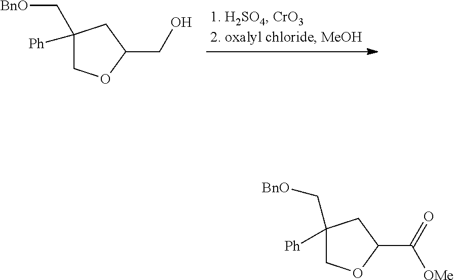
C1(C[BnO])([Ph])COC(CO)C1.C1(C[BnO])([Ph])COC(C(=O)[OMe])C1
